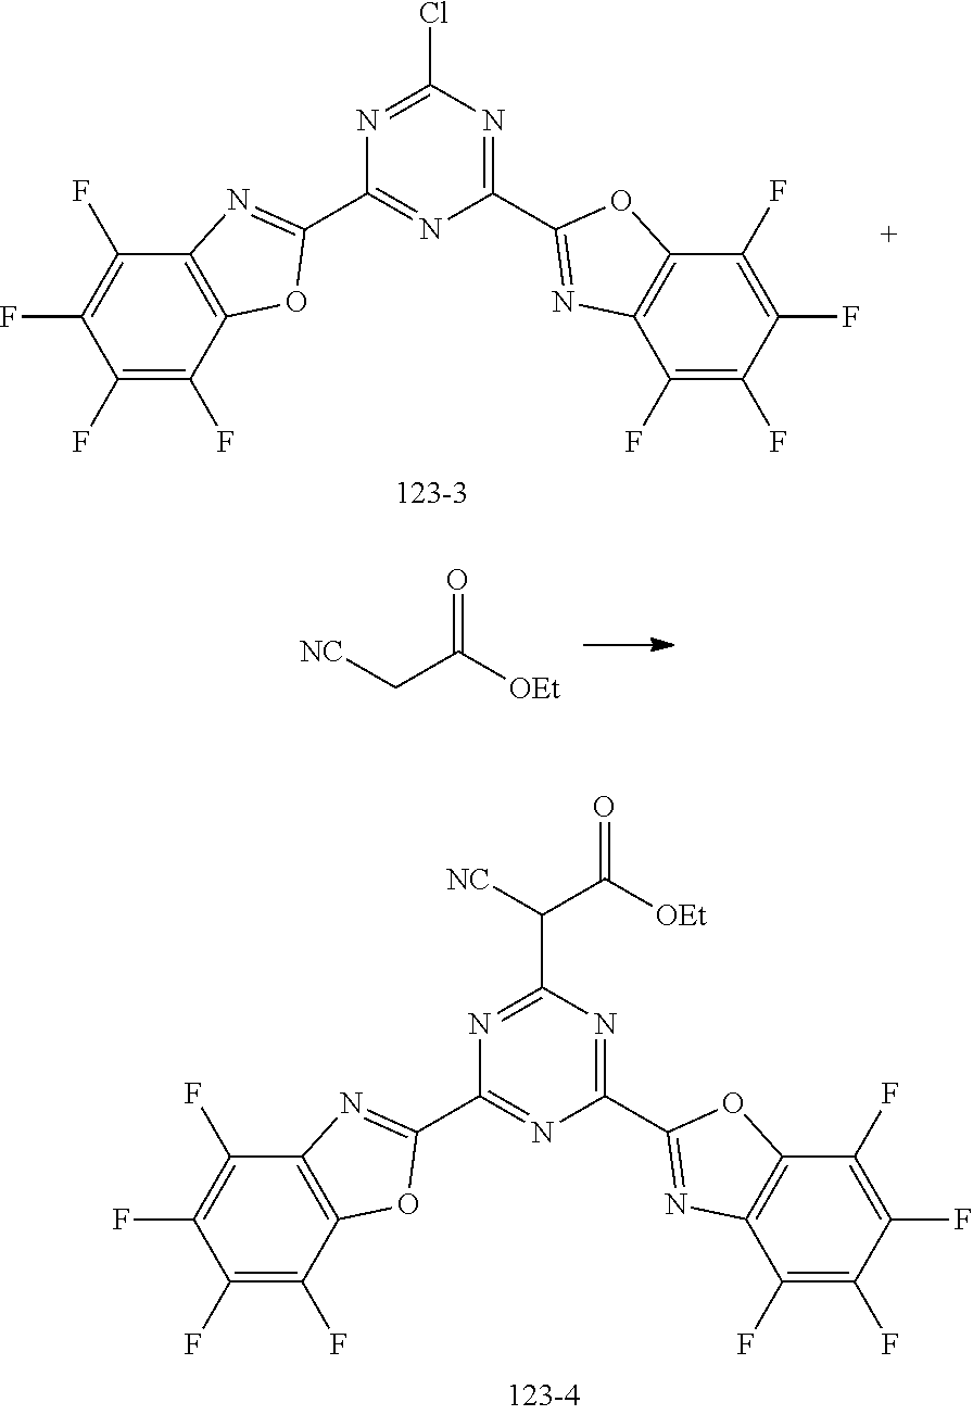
C1(C2=NC3=C(O2)C(F)=C(F)C(F)=C3F)=NC(C2=NC3=C(O2)C(F)=C(F)C(F)=C3F)=NC(Cl)=N1.[NC]CC([OEt])=O.C1(C2=NC3=C(O2)C(F)=C(F)C(F)=C3F)=NC(C2=NC3=C(O2)C(F)=C(F)C(F)=C3F)=NC(C(C([OEt])=O)[NC])=N1
